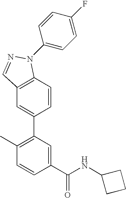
C12=C(C=CC(C3=C(C)C=CC(C(NC4CCC4)=O)=C3)=C1)N(C1=CC=C(F)C=C1)N=C2
